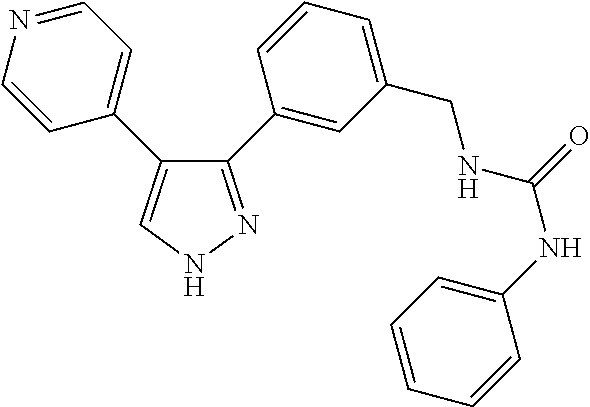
C1(C2=CC(CNC(NC3=CC=CC=C3)=O)=CC=C2)=NNC=C1C1=CC=NC=C1
